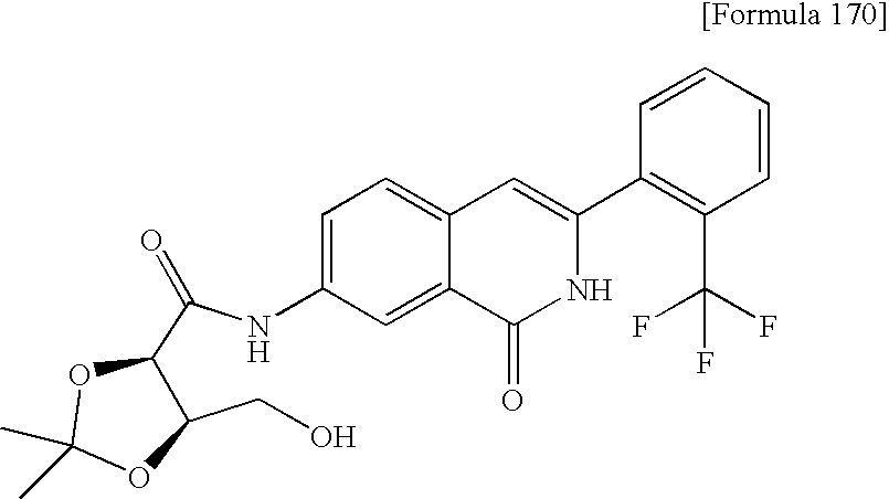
C1=C(NC(=O)C2C(CO)OC(C)(C)O2)C=C2C(=C1)C=C(C1=C(C(F)(F)F)C=CC=C1)NC2=O
